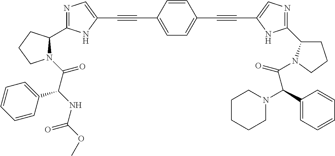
C1=C(C#CC2=CN=C(C3N(C(C(NC(OC)=O)C4=CC=CC=C4)=O)CCC3)N2)C=CC(C#CC2=CN=C(C3CCCN3C(C(C3=CC=CC=C3)N3CCCCC3)=O)N2)=C1
